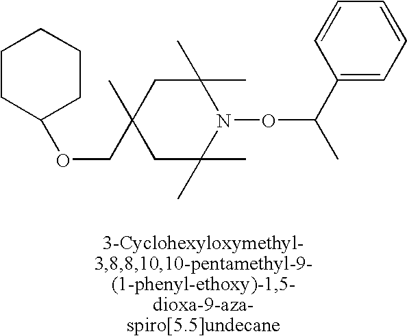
C1(C)(COC2CCCCC2)CC(C)(C)N(OC(C)C2=CC=CC=C2)C(C)(C)C1
